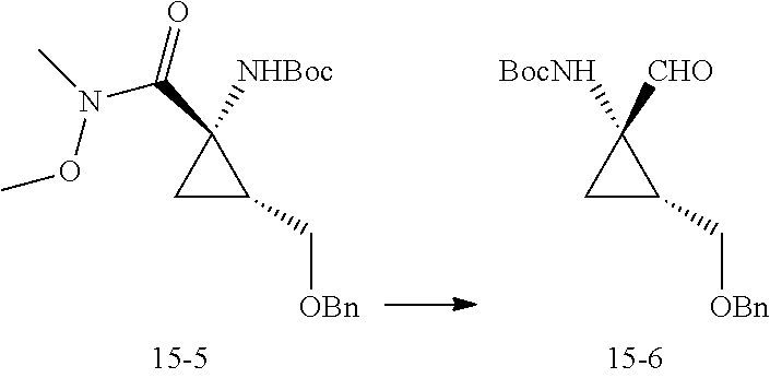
C1C(C[OBn])C1([NHBoc])C(=O)N(C)OC.C1C(C[OBn])C1([CHO])[BocNH]
